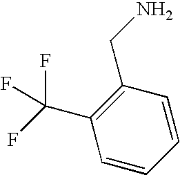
C1=CC=CC(CN)=C1C(F)(F)F
